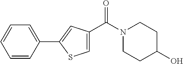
C1=CC(C2=CC(C(N3CCC(O)CC3)=O)=CS2)=CC=C1
